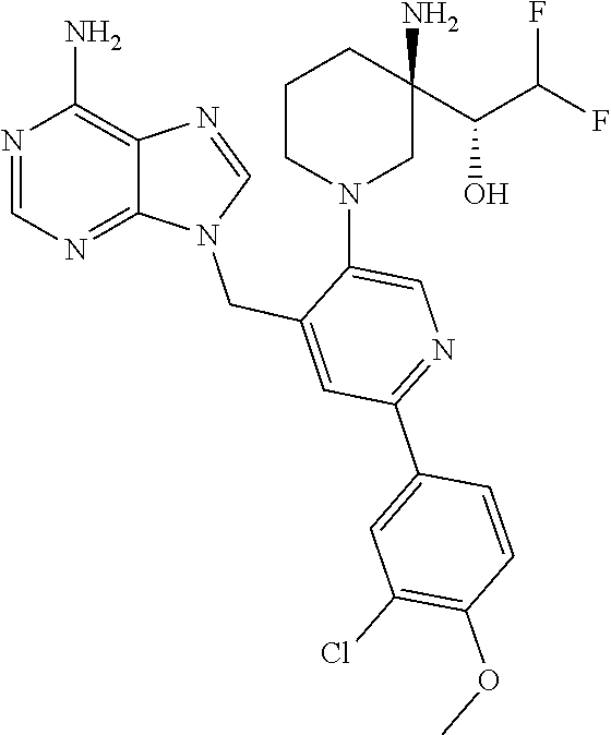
N1(CC2=CC(C3=CC(Cl)=C(OC)C=C3)=NC=C2N2CC(N)(C(O)C(F)F)CCC2)C=NC2=C(N)N=CN=C12
